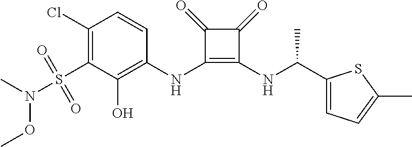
C1(S(=O)(=O)N(C)OC)=C(Cl)C=CC(NC2=C(NC(C3=CC=C(C)S3)C)C(=O)C2=O)=C1O
